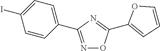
N1=C(C2=CC=C(I)C=C2)N=C(C2=CC=CO2)O1
